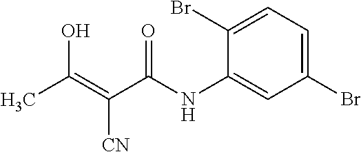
C1(Br)=CC=C(Br)C(NC(=O)C([CN])=C(O)C)=C1
